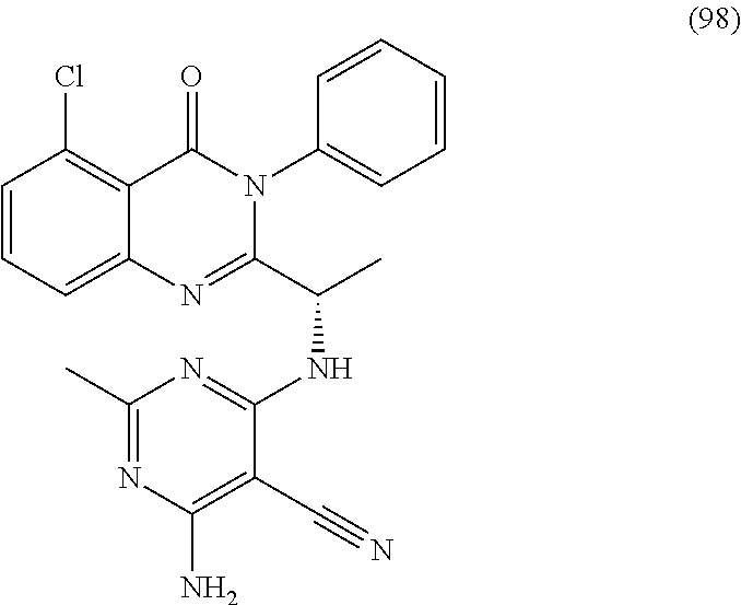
C1=CC=C2C(=C1Cl)C(=O)N(C1=CC=CC=C1)C(C(C)NC1=NC(C)=NC(N)=C1C#N)=N2
